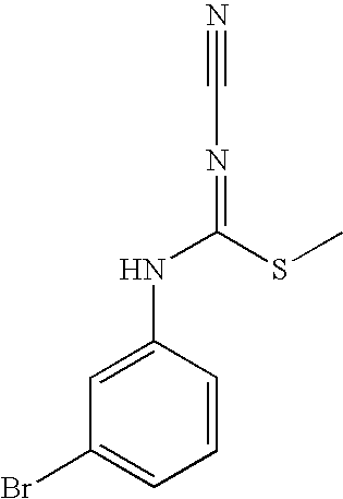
C1=C(NC(SC)=NC#N)C=CC=C1Br
